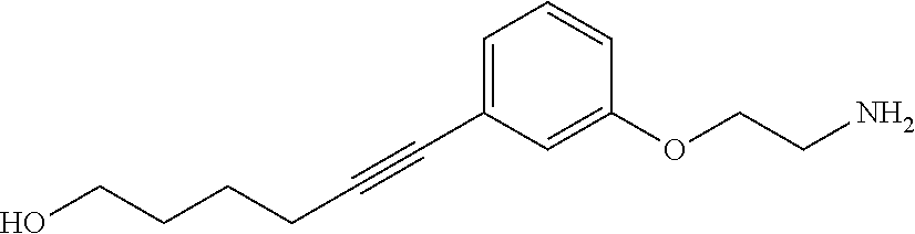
C(C#CC1=CC=CC(OCCN)=C1)CCCO
